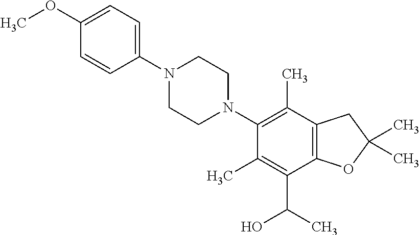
C1(OC)=CC=C(N2CCN(C3=C(C)C4=C(C(C(C)O)=C3C)OC(C)(C)C4)CC2)C=C1
